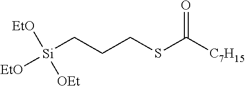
[Si](CCCSC([C7H15])=O)([EtO])([EtO])[OEt]
